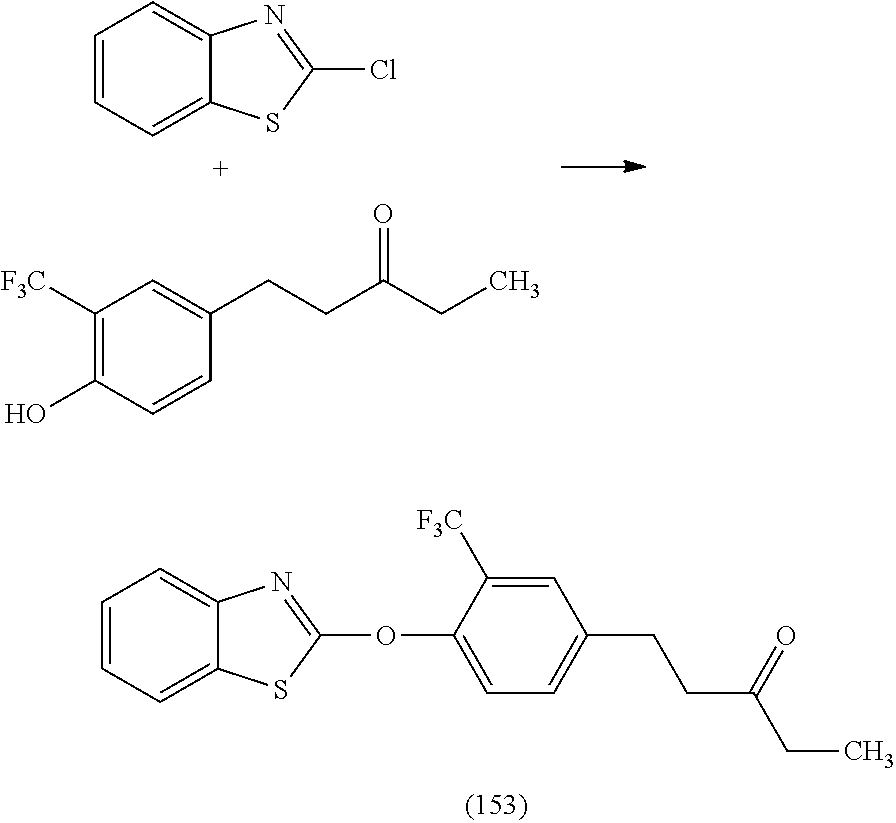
C1=CC=C2C(=C1)N=C(Cl)S2.C1([F3C])=C(O)C=CC(CCC(CC)=O)=C1.C1=CC=C2C(=C1)N=C(OC1=CC=C(CCC(CC)=O)C=C1[F3C])S2
